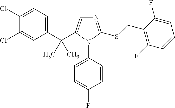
C1(C(C2=CN=C(SCC3=C(F)C=CC=C3F)N2C2=CC=C(F)C=C2)(C)C)=CC=C(Cl)C(Cl)=C1
